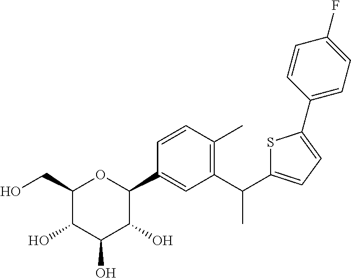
C1=CC(C2OC(CO)C(O)C(O)C2O)=CC(C(C2=CC=C(C3=CC=C(F)C=C3)S2)C)=C1C
